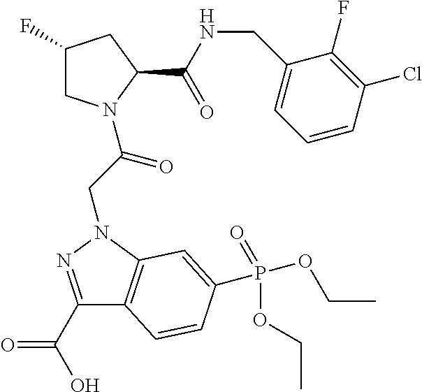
C1(F)CN(C(=O)CN2C3=C(C(C(O)=O)=N2)C=CC(P(=O)(OCC)OCC)=C3)C(C(NCC2=CC=CC(Cl)=C2F)=O)C1
